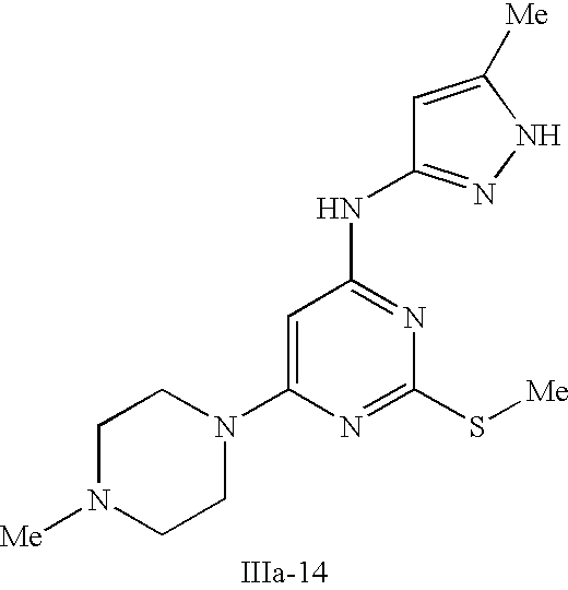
C1=C(N2CCN([Me])CC2)N=C(S[Me])N=C1NC1=NNC([Me])=C1
